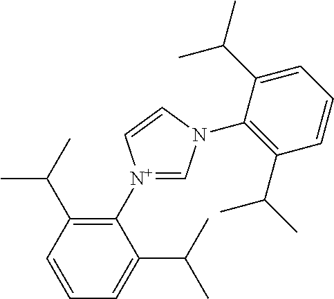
C1(C(C)C)=C([N+]2=CN(C3=C(C(C)C)C=CC=C3C(C)C)C=C2)C(C(C)C)=CC=C1
